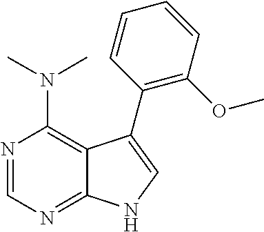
N(C1=C2C(=NC=N1)NC=C2C1=C(OC)C=CC=C1)(C)C
